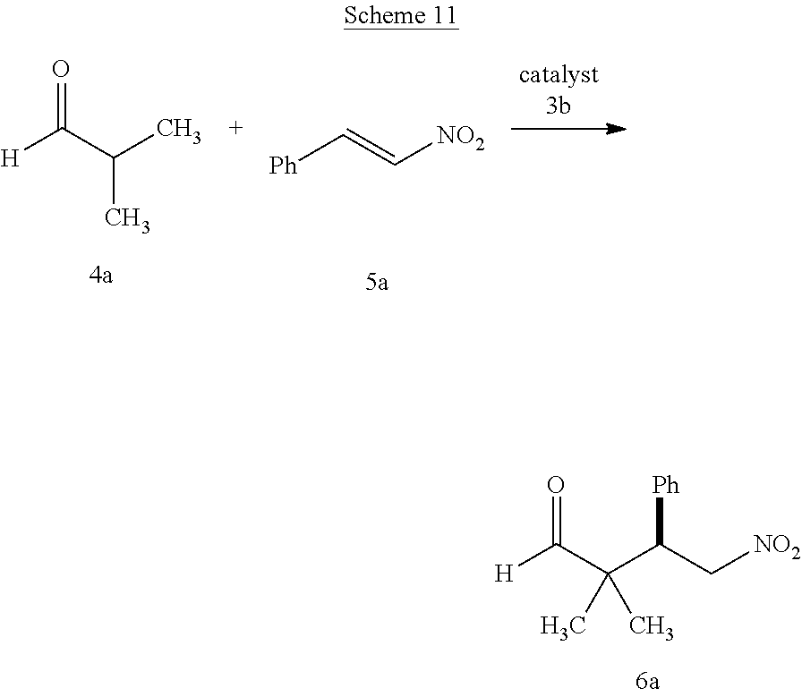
[H]C(C(C)C)=O.[Ph]C=C[NO2].[H]C(C(C(C[NO2])[Ph])(C)C)=O
